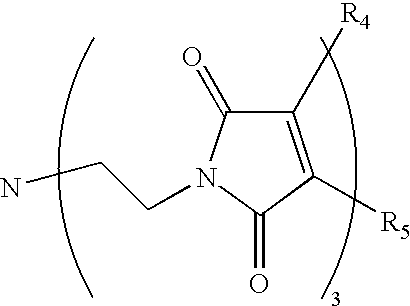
C1([R4])=C([R5])C(=O)N(CCN)C1=O
